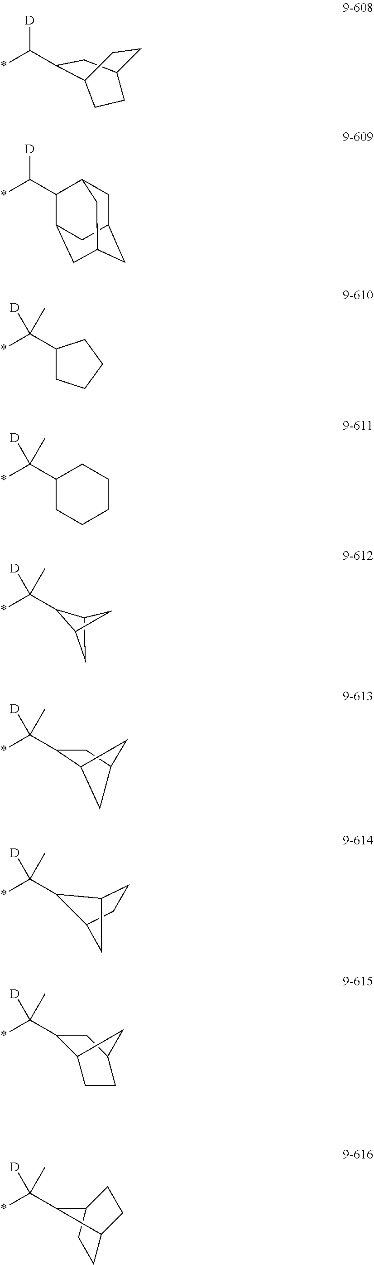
[D]C(*)C1CC2CCC1CC2.[D]C(*)C1C2CC3CC(CC1C3)C2.C(*)(C1CCCC1)([D])C.C(*)(C1CCCCC1)([D])C.*C(C1C2CC1C2)([D])C.*C(C1C2CC(C1)C2)([D])C.*C(C1C2CCC1C2)([D])C.*C(C1C2CCC(C1)C2)([D])C.*C(C1C2CCC1CC2)([D])C
